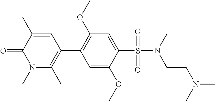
C1=C(OC)C(S(N(CCN(C)C)C)(=O)=O)=CC(OC)=C1C1=C(C)N(C)C(=O)C(C)=C1
